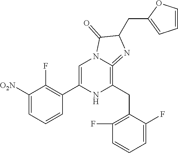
C1([O2N])=CC=CC(C2=CN3C(=C(CC4=C(F)C=CC=C4F)N2)=NC(CC2=CC=CO2)C3=O)=C1F
